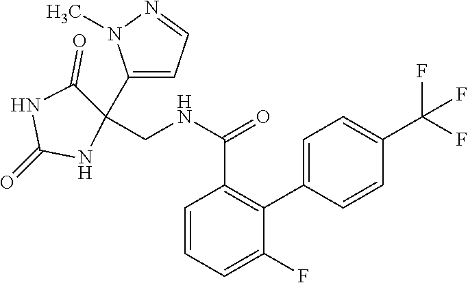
C1=C(C2=C(C(NCC3(C4=CC=NN4C)C(=O)NC(=O)N3)=O)C=CC=C2F)C=CC(C(F)(F)F)=C1
